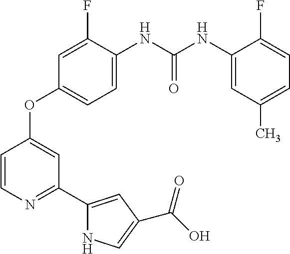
C1=C(NC(NC2=CC(C)=CC=C2F)=O)C(F)=CC(OC2=CC(C3=CC(C(O)=O)=CN3)=NC=C2)=C1
